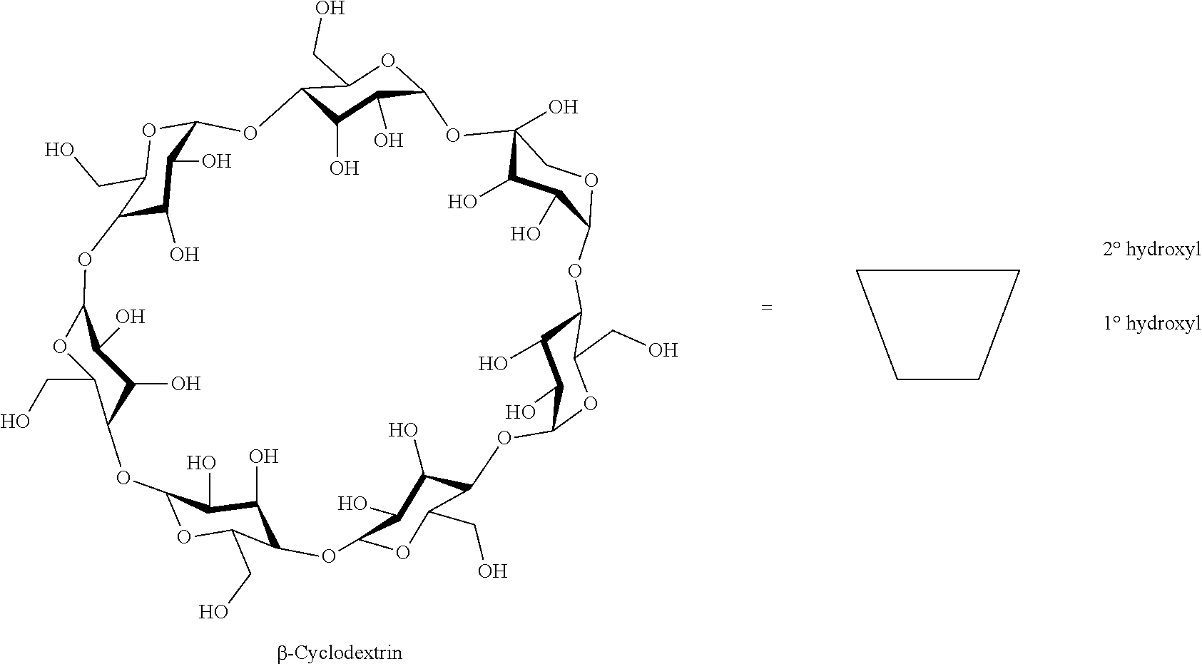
C12C(O)C(O)C(OC1CO)OC1(O)C(O)C(O)C(OC1)OC1C(O)C(O)C(OC1CO)OC1C(O)C(O)C(OC1CO)OC1C(O)C(O)C(OC1CO)OC1C(O)C(O)C(OC1CO)OC1C(O)C(O)C(O2)OC1CO.C1CCC1
